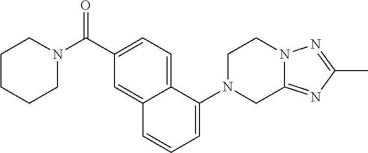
C1N(C(C2=CC=C3C(=C2)C=CC=C3N2CC3=NC(C)=NN3CC2)=O)CCCC1
